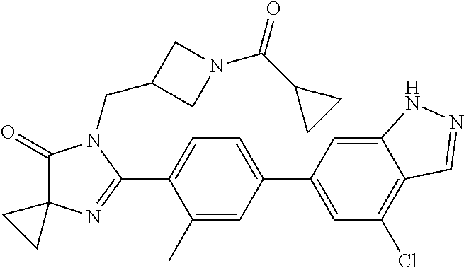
C1(=O)C2(N=C(C3=CC=C(C4=CC(Cl)=C5C(=C4)NN=C5)C=C3C)N1CC1CN(C(C3CC3)=O)C1)CC2
